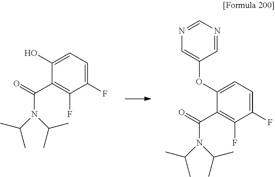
C1(O)=CC=C(F)C(F)=C1C(=O)N(C(C)C)C(C)C.C1(OC2=CN=CN=C2)=CC=C(F)C(F)=C1C(=O)N(C(C)C)C(C)C
